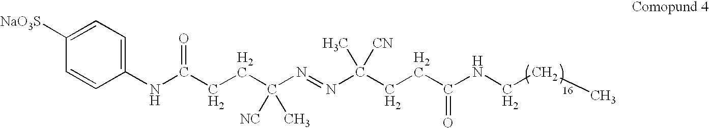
C1(NC(CCC(N=NC(CCC(NCCC)=O)(C)[CN])([NC])C)=O)=CC=C([NaO3S])C=C1
